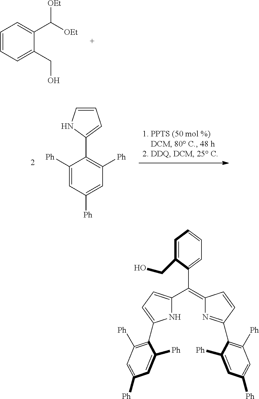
C1([Ph])=CC([Ph])=CC([Ph])=C1C1=CC=CN1.C1=CC=C(CO)C(C([OEt])[OEt])=C1.C1=C(CO)C(C(=C2N=C(C3=C([Ph])C=C([Ph])C=C3[Ph])C=C2)C2=CC=C(C3=C([Ph])C=C([Ph])C=C3[Ph])N2)=CC=C1
